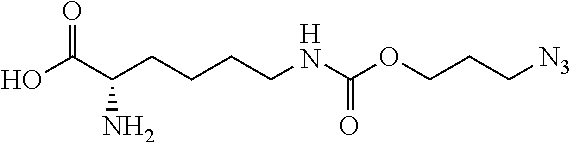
OC(C(CCCCNC(OCCC[N3])=O)N)=O
